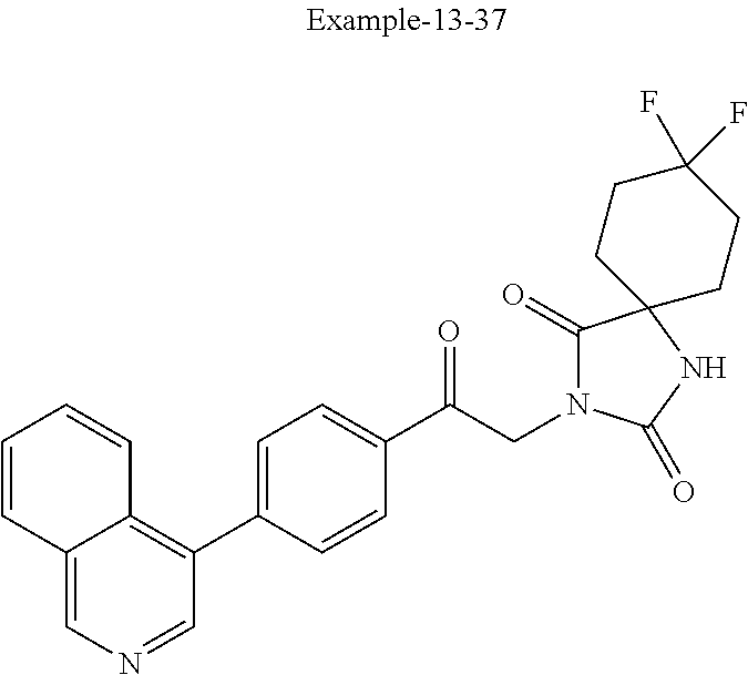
C12=CN=CC(C3=CC=C(C(CN4C(=O)C5(NC4=O)CCC(F)(F)CC5)=O)C=C3)=C1C=CC=C2
